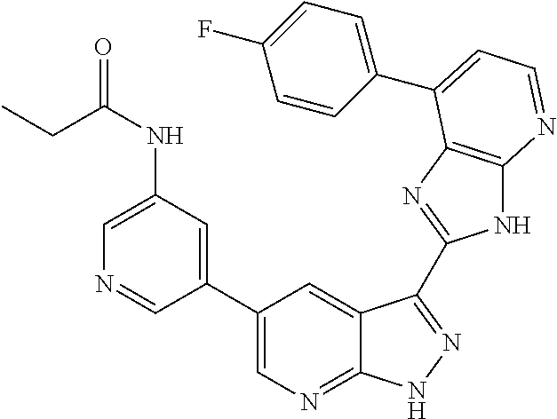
C1(C2=CN=C3C(=C2)C(C2=NC4=C(N2)N=CC=C4C2=CC=C(F)C=C2)=NN3)=CC(NC(=O)CC)=CN=C1
